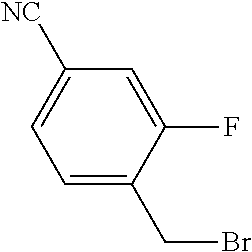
C1=C(CBr)C(F)=CC([NC])=C1
